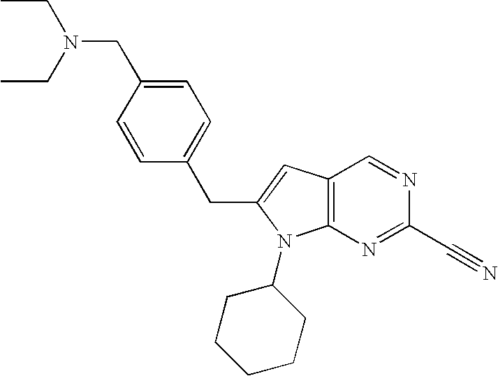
C12=C(N=C(C#N)N=C1)N(C1CCCCC1)C(CC1=CC=C(CN(CC)CC)C=C1)=C2
